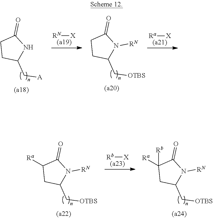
C1CC(C[A])NC1=O.[RN][X].C1CC(C[OTBS])N([RN])C1=O.[Ra][X].C1([Ra])CC(C[OTBS])N([RN])C1=O.[Rb][X].C1([Rb])([Ra])CC(C[OTBS])N([RN])C1=O
